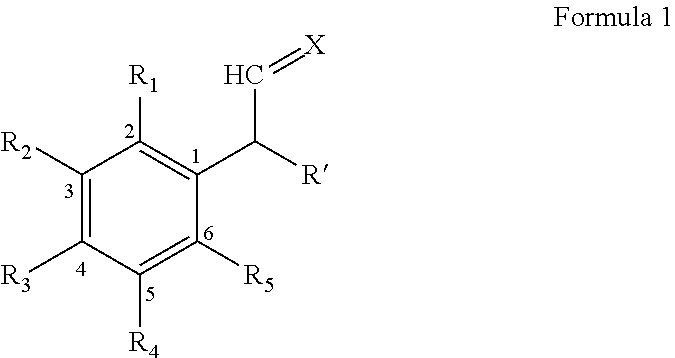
C1([R2])=C([R3])C([R4])=C([R5])C(C([R])C=[X])=C1[R1]
